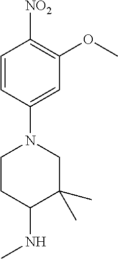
C1=CC(N2CCC(NC)C(C)(C)C2)=CC(OC)=C1[NO2]
